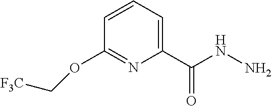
C1=CC=C(C(NN)=O)N=C1OC[F3C]
